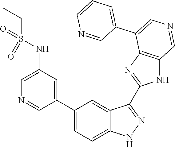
S(NC1=CN=CC(C2=CC=C3C(=C2)C(C2=NC4=C(N2)C=NC=C4C2=CC=CN=C2)=NN3)=C1)(CC)(=O)=O
